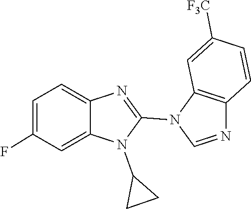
N1(C2CC2)C(N2C=NC3=C2C=C([F3C])C=C3)=NC2=CC=C(F)C=C12
